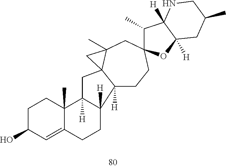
C1C(O)C=C2C(C)(C1)C1([H])C([H])(CC2)C2([H])CCC3(CC4(C)C2(C1)C4)C(C)C1([H])C([H])(O3)CC(C)CN1
